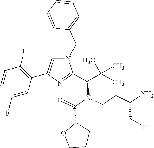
N1(CC2=CC=CC=C2)C=C(C2=C(F)C=CC(F)=C2)N=C1C(C(C)(C)C)N(C(=O)C1OCCC1)CCC(N)CF
